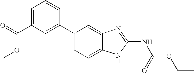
C1(C2=CC(C(=O)OC)=CC=C2)=CC=C2C(=C1)N=C(NC(OCC)=O)N2
